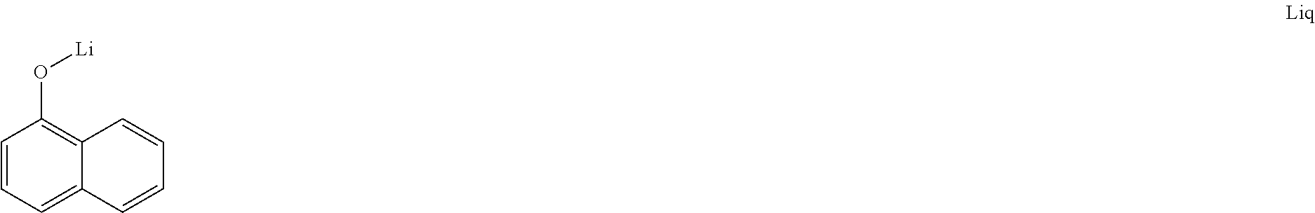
C1=CC=C2C(=C1O[Li])C=CC=C2
